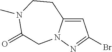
C1=C2N(N=C1Br)CC(=O)N(C)CC2
